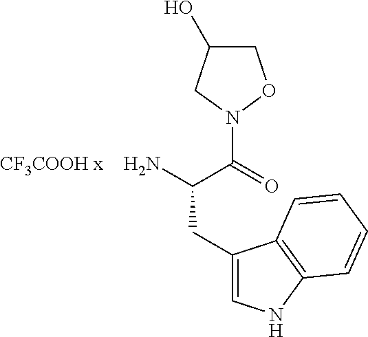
NC(C(N1OCC(O)C1)=O)CC1=CNC2=C1C=CC=C2.[CF3COOH x]
